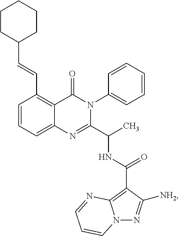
C1=CC=C2C(=C1C=CC1CCCCC1)C(=O)N(C1=CC=CC=C1)C(C(C)NC(=O)C1=C3N(N=C1[NH2])C=CC=N3)=N2
